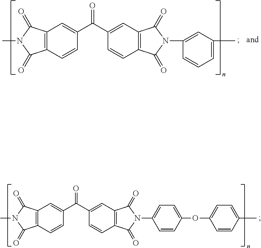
CN1C(=O)C2=C(C1=O)C=C(C(C1=CC3=C(C=C1)C(=O)N(C1=CC(C)=CC=C1)C3=O)=O)C=C2.CN1C(=O)C2=C(C1=O)C=C(C(C1=CC3=C(C=C1)C(=O)N(C1=CC=C(OC4=CC=C(C)C=C4)C=C1)C3=O)=O)C=C2
